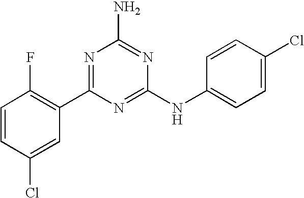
C1=CC(Cl)=CC(C2=NC(N)=NC(NC3=CC=C(Cl)C=C3)=N2)=C1F
